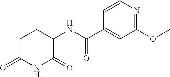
C1C(=O)NC(=O)C(NC(C2=CC(OC)=NC=C2)=O)C1
